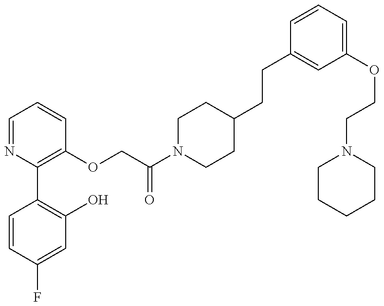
C1=CC(F)=CC(O)=C1C1=C(OCC(N2CCC(CCC3=CC(OCCN4CCCCC4)=CC=C3)CC2)=O)C=CC=N1
